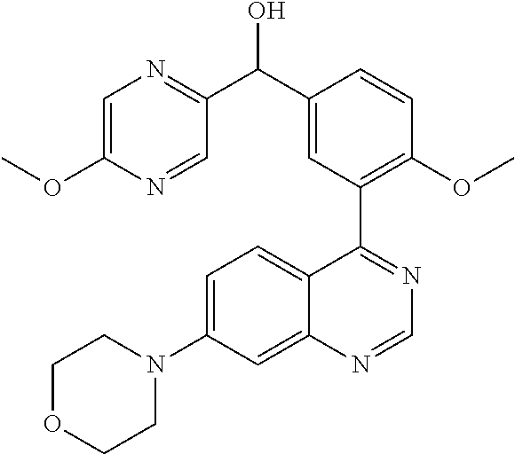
C1=C(OC)N=CC(C(C2=CC(C3=NC=NC4=CC(N5CCOCC5)=CC=C34)=C(OC)C=C2)O)=N1
